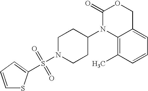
C1(=O)N(C2CCN(S(=O)(=O)C3=CC=CS3)CC2)C2=C(C)C=CC=C2CO1
